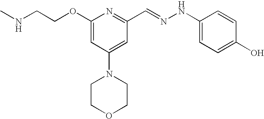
C(COC1=CC(N2CCOCC2)=CC(C=NNC2=CC=C(O)C=C2)=N1)NC
